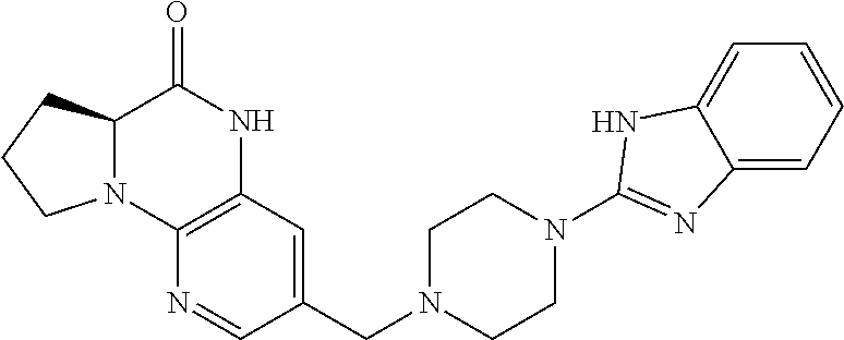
C12N(C3=C(NC1=O)C=C(CN1CCN(C4=NC5=CC=CC=C5N4)CC1)C=N3)CCC2
